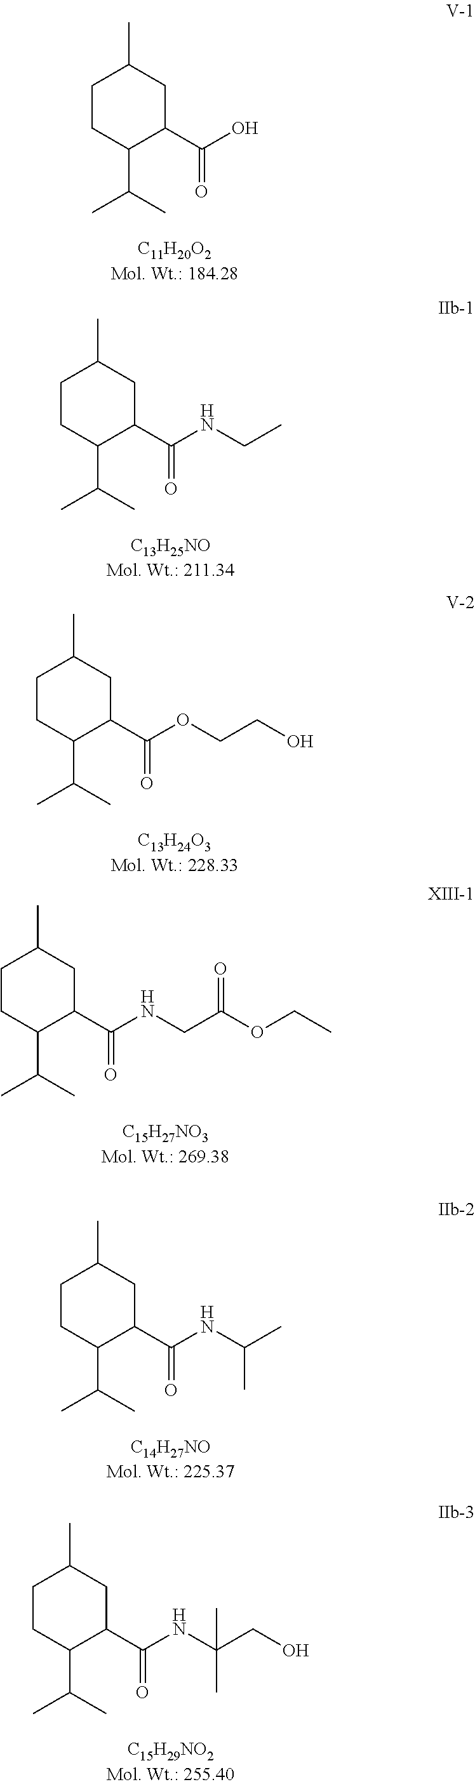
C1CC(C(C)C)C(C(O)=O)CC1C.C1CC(C(C)C)C(C(NCC)=O)CC1C.C1CC(C(C)C)C(C(OCCO)=O)CC1C.C1CC(C(C)C)C(C(NCC(OCC)=O)=O)CC1C.C1CC(C(C)C)C(C(NC(C)C)=O)CC1C.C1CC(C(C)C)C(C(NC(CO)(C)C)=O)CC1C
